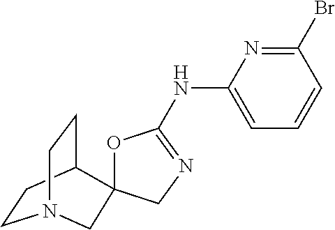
C1(Br)=NC(NC2=NCC3(O2)C2CCN(CC2)C3)=CC=C1
